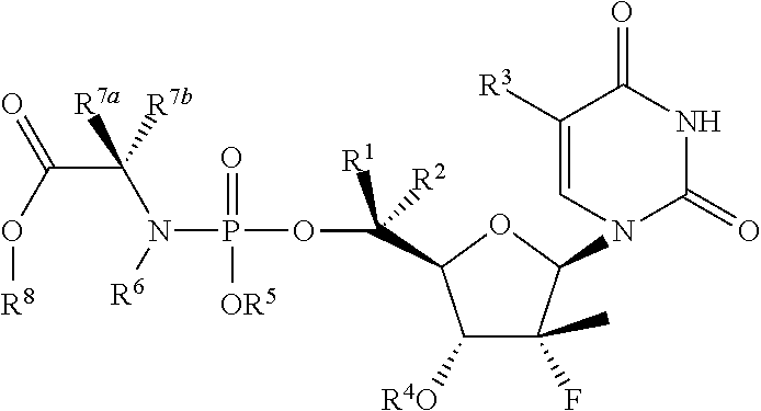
C1([R4O])C(F)(C)C(N2C(=O)NC(=O)C([R3])=C2)OC1C([R1])([R2])OP(N([R6])C(C(O[R8])=O)([R7a])[R7b])(=O)[OR5]
